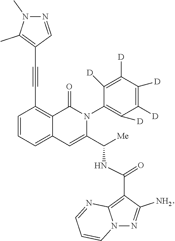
C1=CC=C2C(=C1C#CC1=C(C)N(C)N=C1)C(=O)N(C1=C([D])C([D])=C([D])C([D])=C1[D])C(C([Me])NC(C1=C3N(N=C1N)C=CC=N3)=O)=C2
